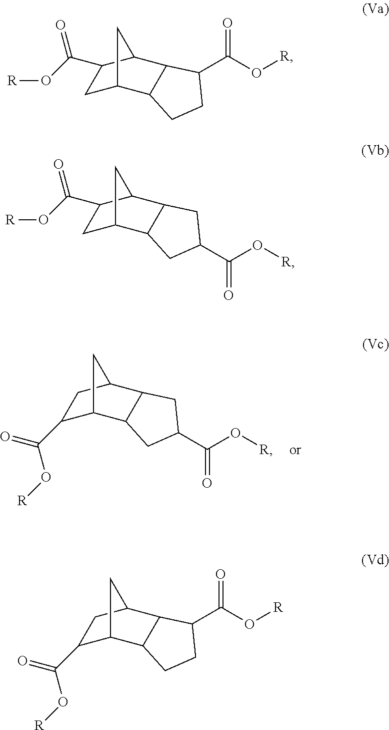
C1(C(=O)O[R])C2C3C(C(C1)C2)CC(C(O[R])=O)C3.C1C2C3C(C(C1C(O[R])=O)C2)C(C(O[R])=O)CC3.C1C2C3C(C(C1C(O[R])=O)C2)CC(C(O[R])=O)C3.C1(C(=O)O[R])C2C3C(C(C1)C2)C(C(O[R])=O)CC3
